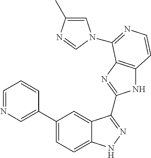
C1(C2=CN=CC=C2)=CC=C2C(=C1)C(C1=NC3=C(N1)C=CN=C3N1C=C(C)N=C1)=NN2
